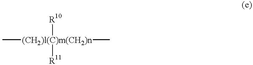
C[(CH2)l(C)m(CH2)n]([R10])([R11])C
